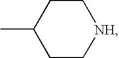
C1C[NH]CCC1C
